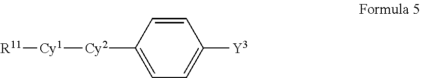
C1=CC([Cy2][Cy1][R11])=CC=C1[Y3]
